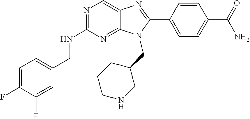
C1=C(F)C(F)=CC(CNC2=NC=C3C(=N2)N(CC2CCCNC2)C(C2=CC=C(C(=O)N)C=C2)=N3)=C1
